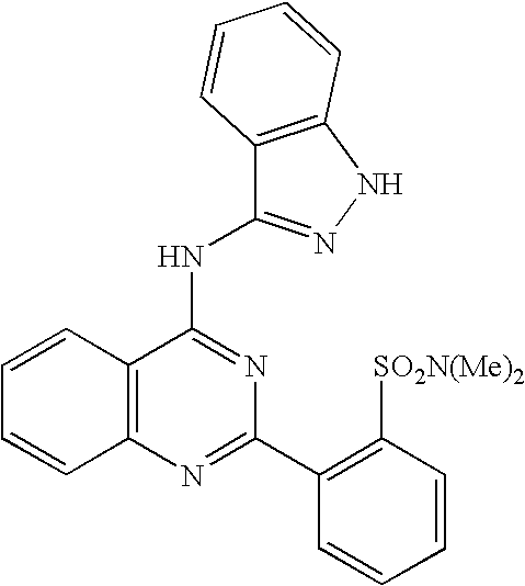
C12=C(N=C(C3=C([SO2N(Me)2])C=CC=C3)N=C1NC1=NNC3=C1C=CC=C3)C=CC=C2
